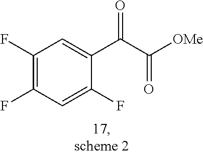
C1(F)=C(F)C=C(F)C(C(C([OMe])=O)=O)=C1
